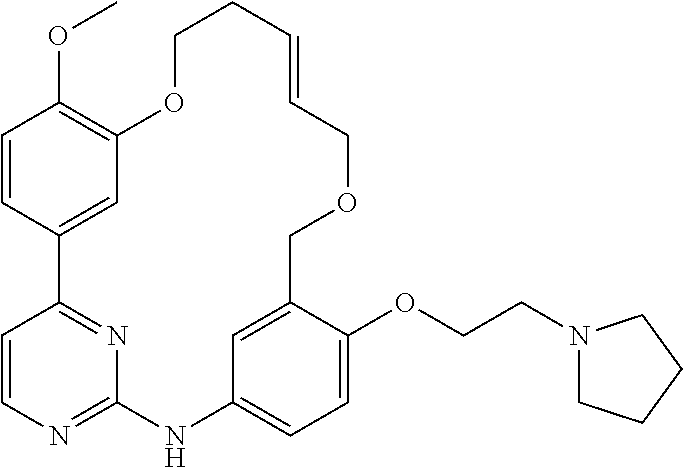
C1=CC2=CC(=C1OC)OCCC=CCOCC1=CC(=CC=C1OCCN1CCCC1)NC1=NC=CC2=N1
